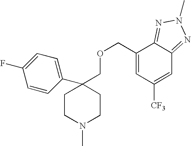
O(CC1=CC([CF3])=CC2=NN(C)N=C12)CC1(C2=CC=C(F)C=C2)CCN(C)CC1
